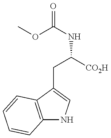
COC(NC([CO2H])CC1=CNC2=C1C=CC=C2)=O
